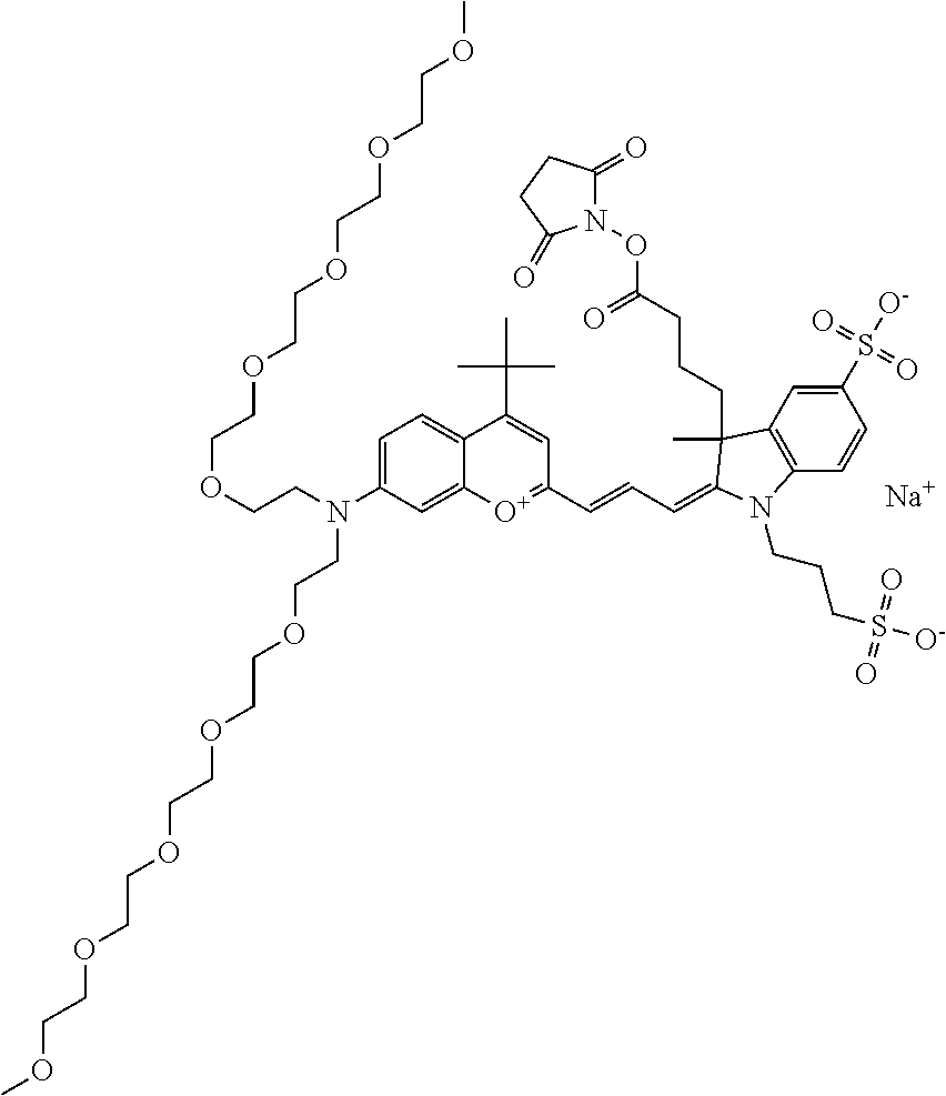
C1=C(N(CCOCCOCCOCCOCCOC)CCOCCOCCOCCOCCOC)C=C2C(=C1)C(C(C)(C)C)=CC(C=CC=C1C(C)(CCCC(=O)ON3C(=O)CCC3=O)C3=C(C=CC(S(=O)(=O)[O-])=C3)N1CCCS([O-])(=O)=O)=[O+]2.[Na]
